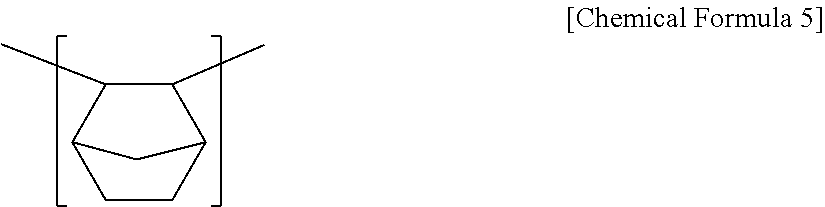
C12C(C)C(C)C(CC1)C2
